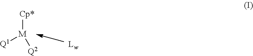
[Cp*][M]([Q1])[Q2]
